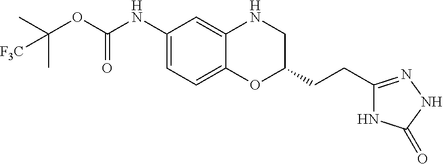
C1=C(NC(OC(C)(C)[F3C])=O)C=C2C(=C1)OC(CCC1=NNC(=O)N1)CN2
